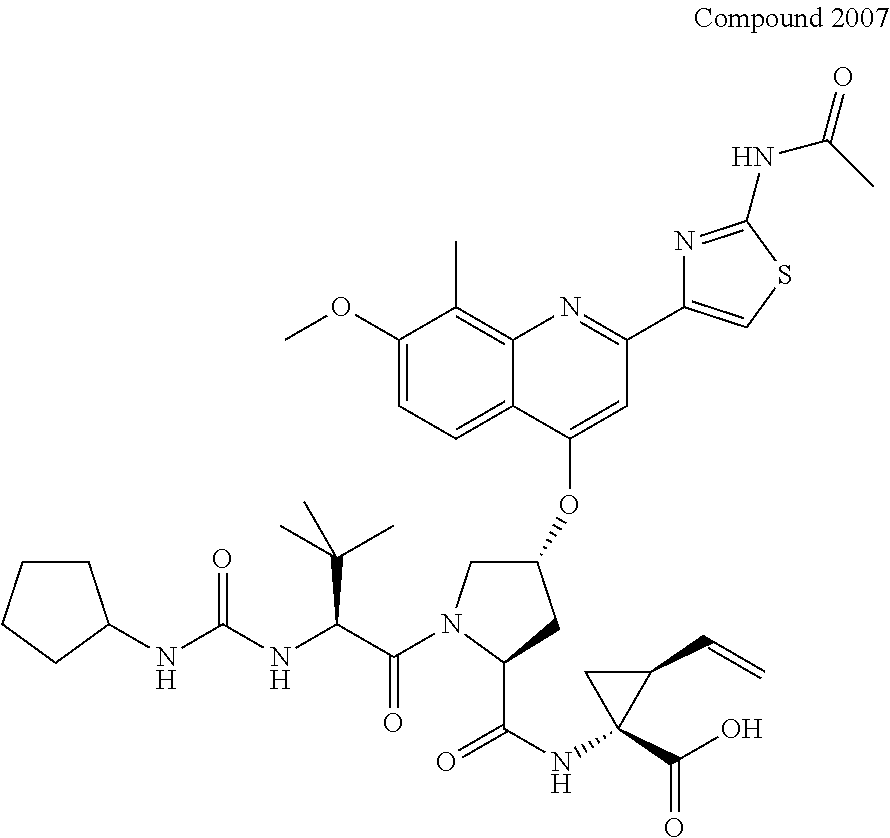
C1CCCC1NC(NC(C(=O)N1CC(OC2=CC(C3=CSC(NC(=O)C)=N3)=NC3=C(C)C(OC)=CC=C23)CC1C(NC1(C(O)=O)C(C=C)C1)=O)C(C)(C)C)=O
